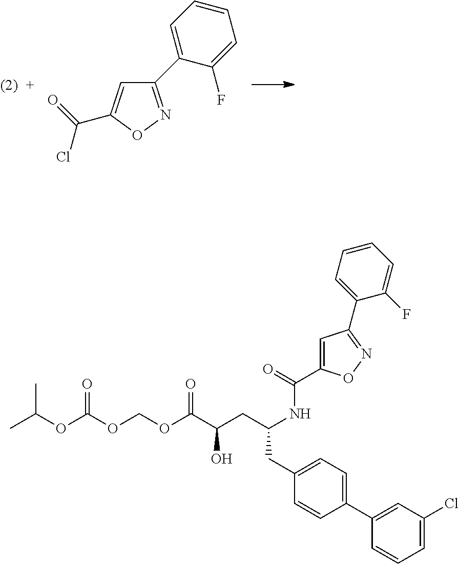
C1(C2=CC=CC=C2F)=NOC(C(=O)Cl)=C1.CC(OC(OCOC(=O)C(CC(NC(=O)C1=CC(C2=CC=CC=C2F)=NO1)CC1=CC=C(C2=CC(Cl)=CC=C2)C=C1)O)=O)C
